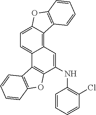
C1=CC=CC(Cl)=C1NC1=CC2=C3C(=CC=C2C2=C1OC1=C2C=CC=C1)OC1=C3C=CC=C1
